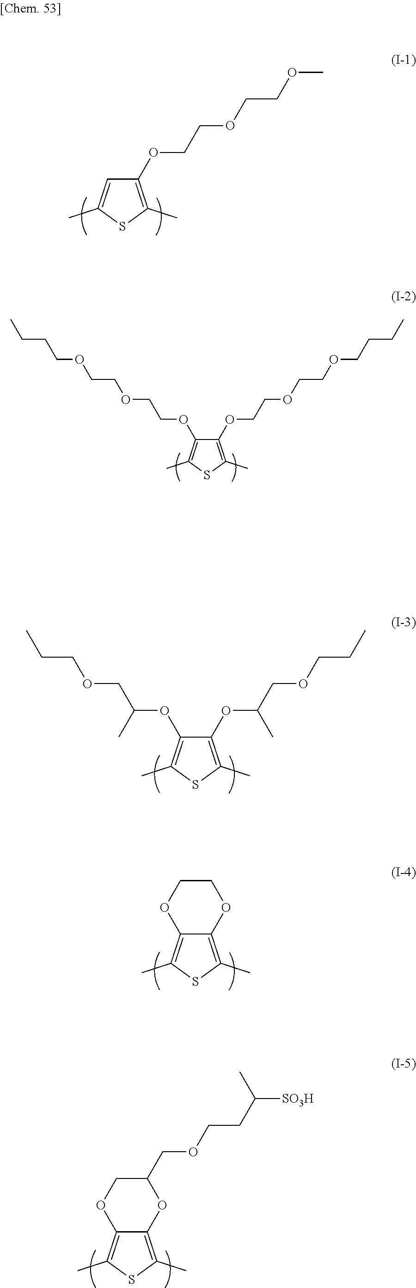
C1(OCCOCCOC)=C(C)SC(C)=C1.C1(OCCOCCOCCCC)=C(C)SC(C)=C1OCCOCCOCCCC.C1(OC(COCCC)C)=C(C)SC(C)=C1OC(COCCC)C.C12=C(C)SC(C)=C1OCCO2.C12=C(C)SC(C)=C1OCC(COCCC(C)[SO3H])O2
